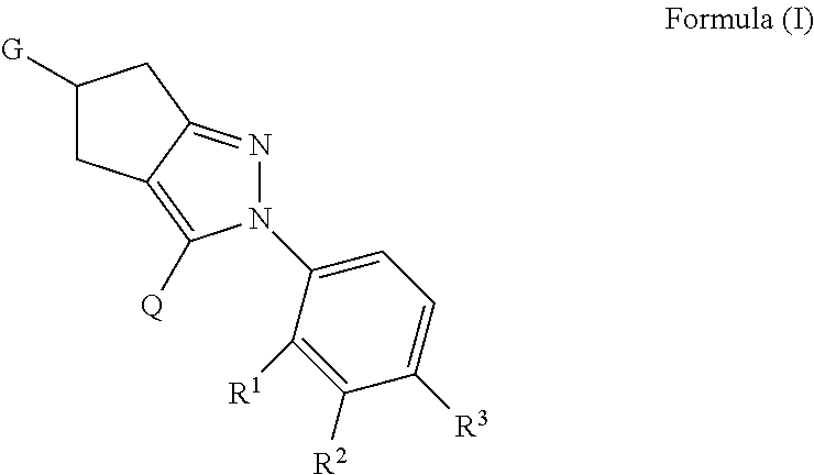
C1([G])CC2=C([Q])N(C3=CC=C([R3])C([R2])=C3[R1])N=C2C1
